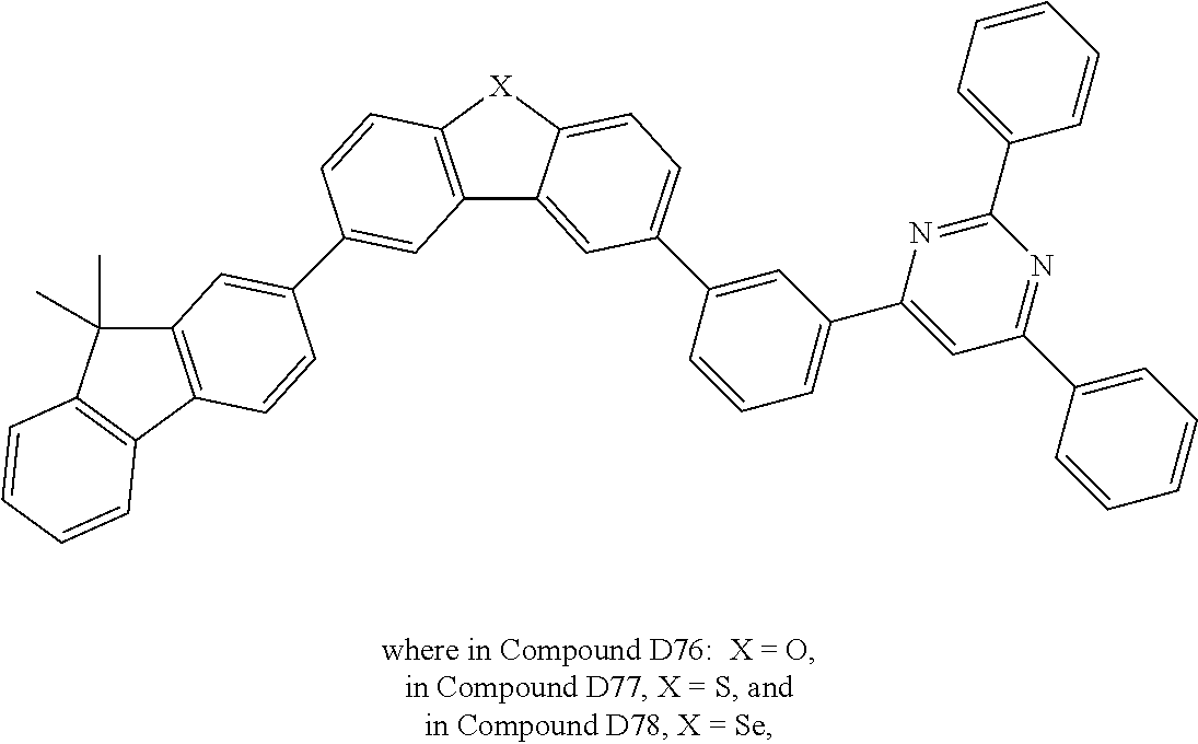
C12=C(C3=C(C1(C)C)C=CC=C3)C=CC(C1=CC3=C([X]C4=CC=C(C5=CC(C6=CC(C7=CC=CC=C7)=NC(C7=CC=CC=C7)=N6)=CC=C5)C=C34)C=C1)=C2
